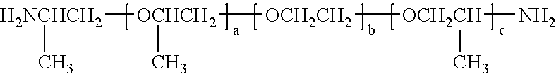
[H2NCHCH2]([OCHCH2]([OCH2CH2][OCH2CH](N)C)C)C
